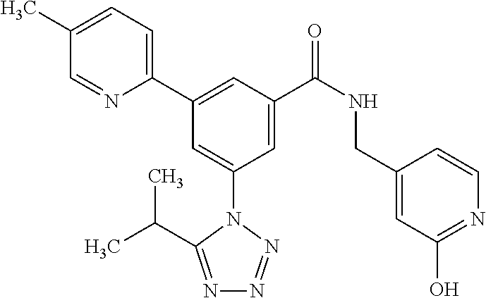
C1=C(C)C=NC(C2=CC(C(NCC3=CC(O)=NC=C3)=O)=CC(N3C(C(C)C)=NN=N3)=C2)=C1
